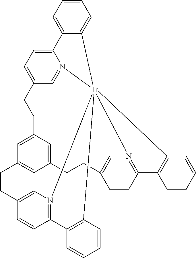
C1=C2C=C3C=C1CCC1=CN4=C(C=C1)C1=C(C=CC=C1)[Ir]415(N4=CC(=CC=C4C4=CC=CC=C41)CC2)N1=C(C=CC(=C1)CC3)C1=C5C=CC=C1
